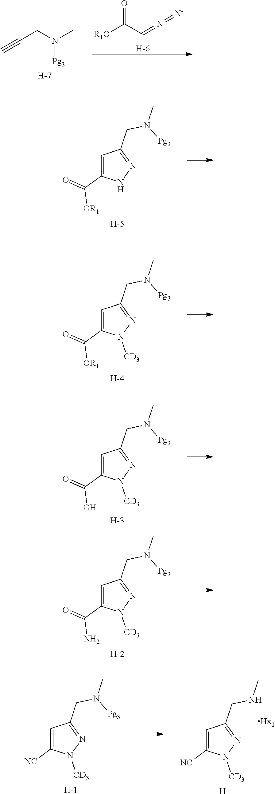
[R1O]C(=O)C=N=[N-].[H].N([Pg3])(CC#C)C.[H].C1=C(C(=O)[OR1])NN=C1CN([Pg3])C.[H].C1=C(C(=O)[OR1])N([CD3])N=C1CN([Pg3])C.[H].C1=C(C(=O)O)N([CD3])N=C1CN([Pg3])C.[H].C1=C(C(=O)N)N([CD3])N=C1CN([Pg3])C.[H].C1=C([NC])N([CD3])N=C1CN([Pg3])C.[H].C1=C([NC])N([CD3])N=C1CNC.[H]
